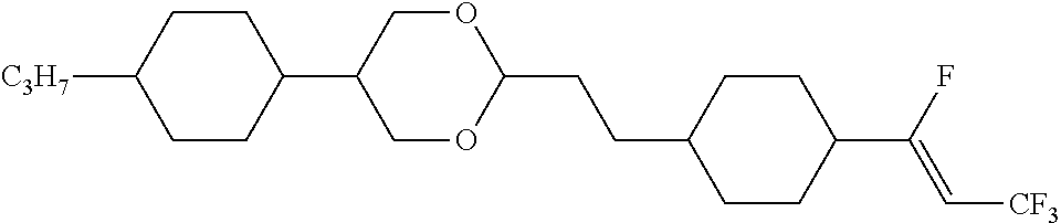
C1CC(C2COC(CCC3CCC(C(F)=C[CF3])CC3)OC2)CCC1[C3H7]
